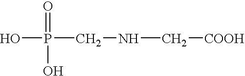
OP(=O)(O)CNC[COOH]
